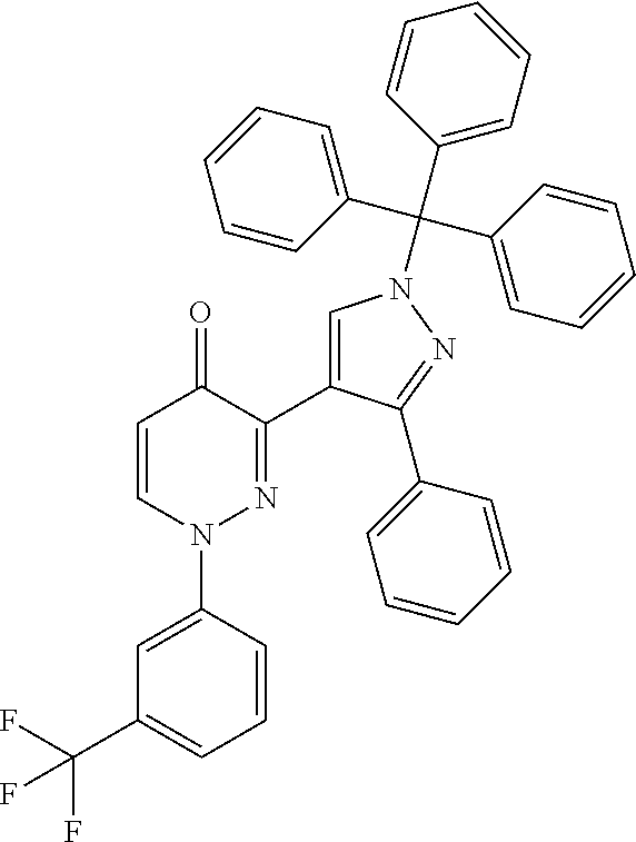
C1=CN(C2=CC(C(F)(F)F)=CC=C2)N=C(C2=CN(C(C3=CC=CC=C3)(C3=CC=CC=C3)C3=CC=CC=C3)N=C2C2=CC=CC=C2)C1=O
